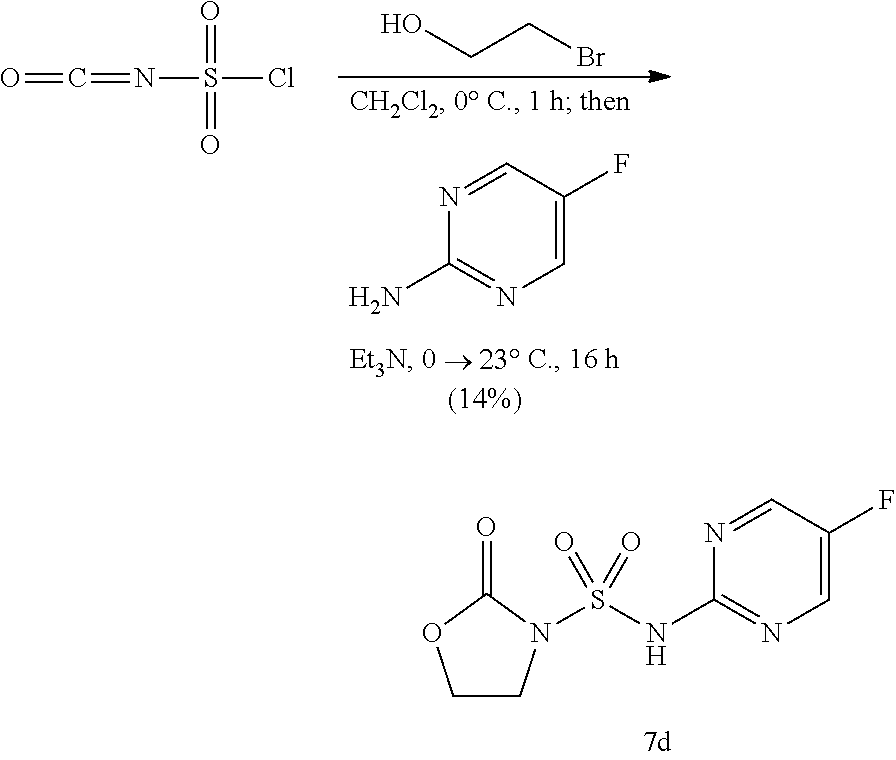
C1CN(S(NC2=NC=C(F)C=N2)(=O)=O)C(=O)O1.OCCBr.O=C=NS(=O)(Cl)=O.C1(N)=NC=C(F)C=N1
